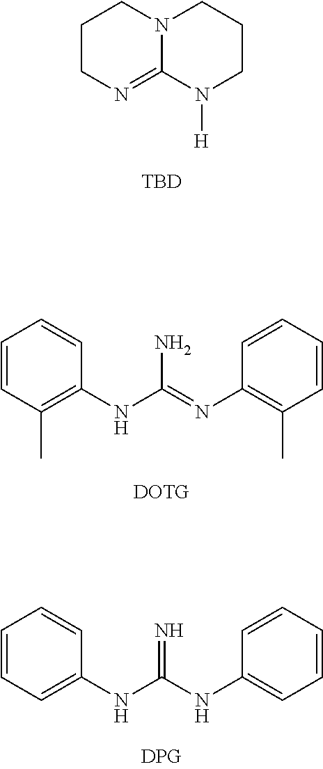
C1CN=C2N(C1)CCCN2[H].[TBD].C1=CC(C)=C(NC(N)=NC2=C(C)C=CC=C2)C=C1.C1=CC=C(NC(=N)NC2=CC=CC=C2)C=C1
